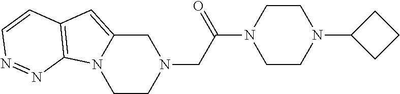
C1C2=CC3=C(N2CCN1CC(N1CCN(C2CCC2)CC1)=O)N=NC=C3
